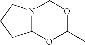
C12N(COC(C)O1)CCC2
